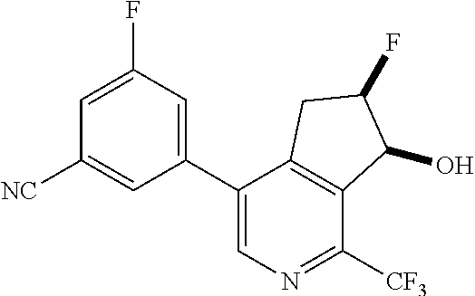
C1(C2=CC(F)=CC([NC])=C2)=CN=C([CF3])C2=C1CC(F)C2O
